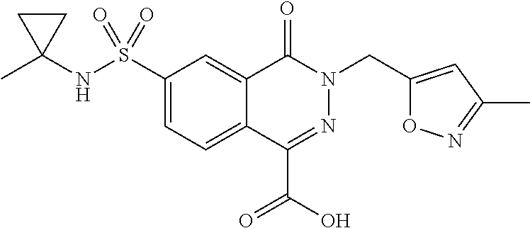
C1(S(NC2(C)CC2)(=O)=O)=CC=C2C(=C1)C(=O)N(CC1=CC(C)=NO1)N=C2C(=O)O
